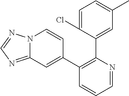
C1=C(Cl)C(C2=C(C3=CC4=NC=NN4C=C3)C=CC=N2)=CC(C)=C1
